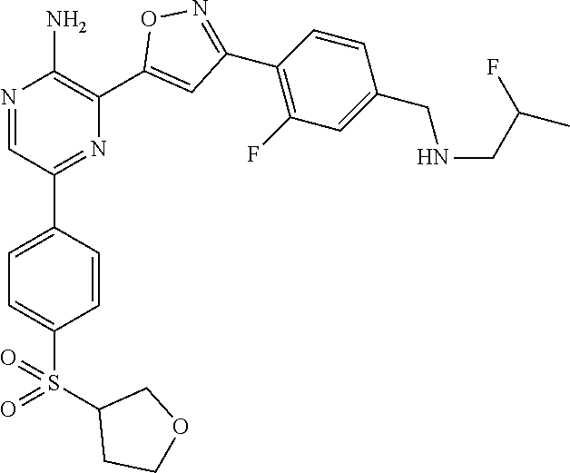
N1=CC(C2=CC=C(S(=O)(C3CCOC3)=O)C=C2)=NC(C2=CC(C3=C(F)C=C(CNCC(F)C)C=C3)=NO2)=C1N
